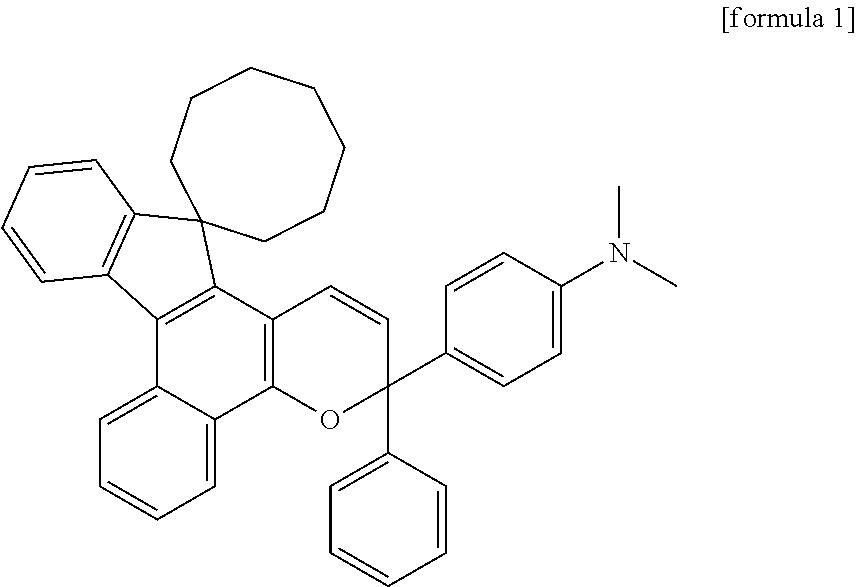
C1=C2C(=CC=C1)C1=C(C3=C2C2=C(C34CCCCCCC4)C=CC=C2)C=CC(C2=CC=CC=C2)(C2=CC=C(N(C)C)C=C2)O1
